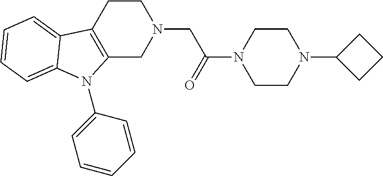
C12=C(CCN(CC(N3CCN(C4CCC4)CC3)=O)C1)C1=CC=CC=C1N2C1=CC=CC=C1
